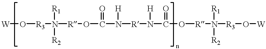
[W]O[R3]N([R2])([R1])[R]OC(=O)N([R]N([H])C(=O)O[R]N([R2])([R1])[R3]O[W])[H]
